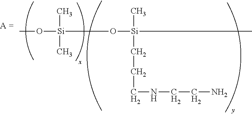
CO[Si](O[Si](C)(C)CCCNCCN)(C)C
